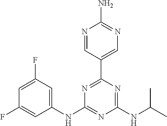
C1(NC2=NC(NC(C)C)=NC(C3=CN=C(N)N=C3)=N2)=CC(F)=CC(F)=C1
